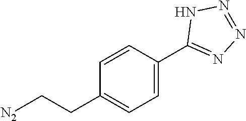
[N2]CCC1=CC=C(C2=NN=NN2)C=C1
